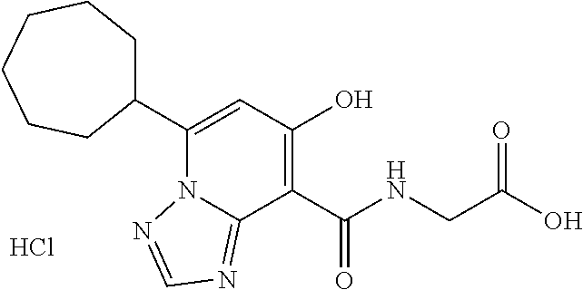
C1(C2=CC(O)=C(C(NCC(O)=O)=O)C3=NC=NN23)CCCCCC1.Cl
